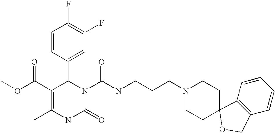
C1(F)=C(F)C=C(C2C(C(=O)OC)=C(C)NC(=O)N2C(=O)NCCCN2CCC3(CC2)C2=C(C=CC=C2)CO3)C=C1
